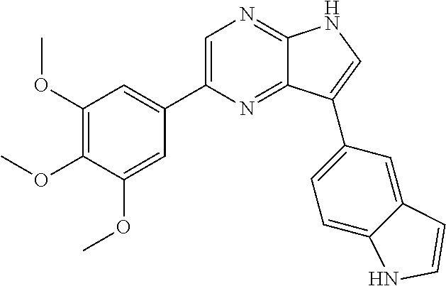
C1(OC)=C(OC)C(OC)=CC(C2=CN=C3C(=N2)C(C2=CC=C4C(=C2)C=CN4)=CN3)=C1
